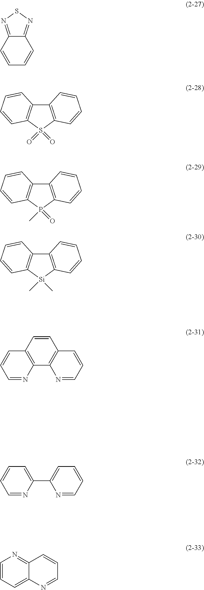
C1=CC=CC2=NSN=C12.C12=C(S(=O)(=O)C3=C1C=CC=C3)C=CC=C2.C12=C(P(C)(=O)C3=C1C=CC=C3)C=CC=C2.C12=C([Si](C)(C)C3=C1C=CC=C3)C=CC=C2.C1=CC2=C(C3=C1C=CC=N3)N=CC=C2.C1=CC=NC(C2=CC=CC=N2)=C1.C1=CC=C2C(=N1)C=CC=N2
